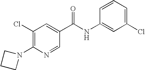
C1(Cl)=C(N2CCC2)N=CC(C(NC2=CC(Cl)=CC=C2)=O)=C1
